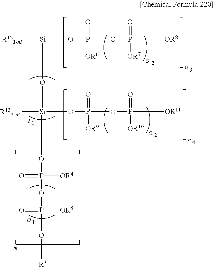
[R123-n3][Si](O[Si]([R132-n4])(OP(OP([OR11])(=O)[OR10])(=O)[OR9])OP(OP(O[R3])([OR5])=O)([OR4])=O)OP(OP([OR8])(=O)[OR7])(=O)[OR6]
